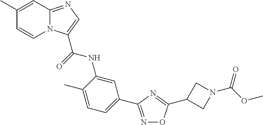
N1=C(C2=CC=C(C)C(NC(=O)C3=CN=C4N3C=CC(C)=C4)=C2)N=C(C2CN(C(=O)OC)C2)O1
